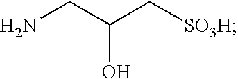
NCC(C[SO3H])O
